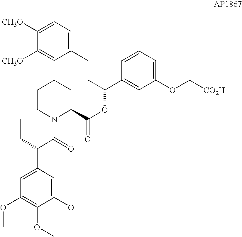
C1([CH3O])=CC=C(CCC(OC(C2CCCCN2C(C(CC)C2=CC(OC)=C(OC)C(OC)=C2)=O)=O)C2=CC(OC[CO2H])=CC=C2)C=C1[CH3O]
